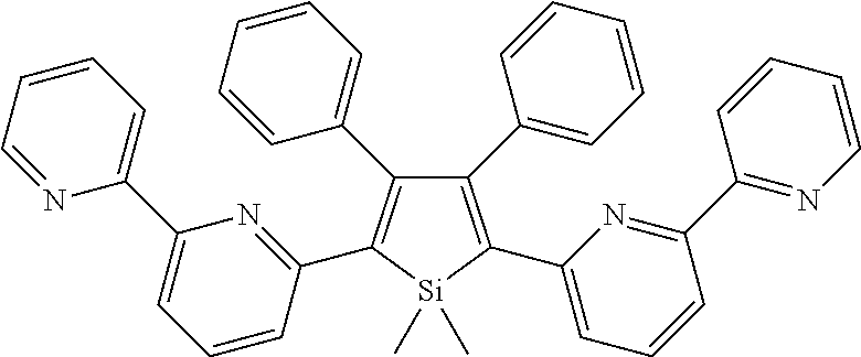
[Si]1(C)(C)C(C2=NC(C3=CC=CC=N3)=CC=C2)=C(C2=CC=CC=C2)C(C2=CC=CC=C2)=C1C1=CC=CC(C2=NC=CC=C2)=N1
